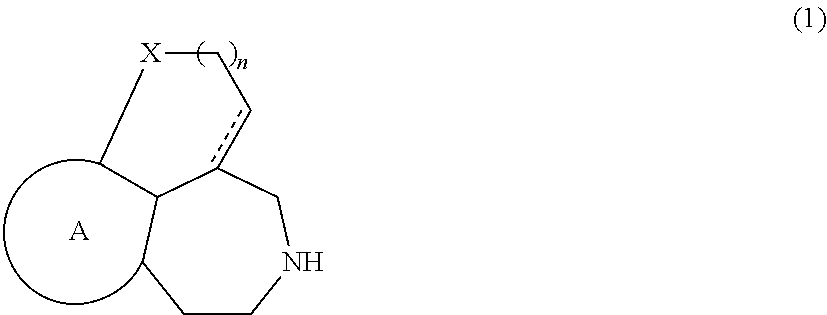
C1CNCc2cC[X]CC2C1.[A]
